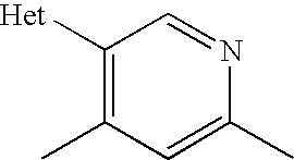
C1([Het])=C(C)C=C(C)N=C1
